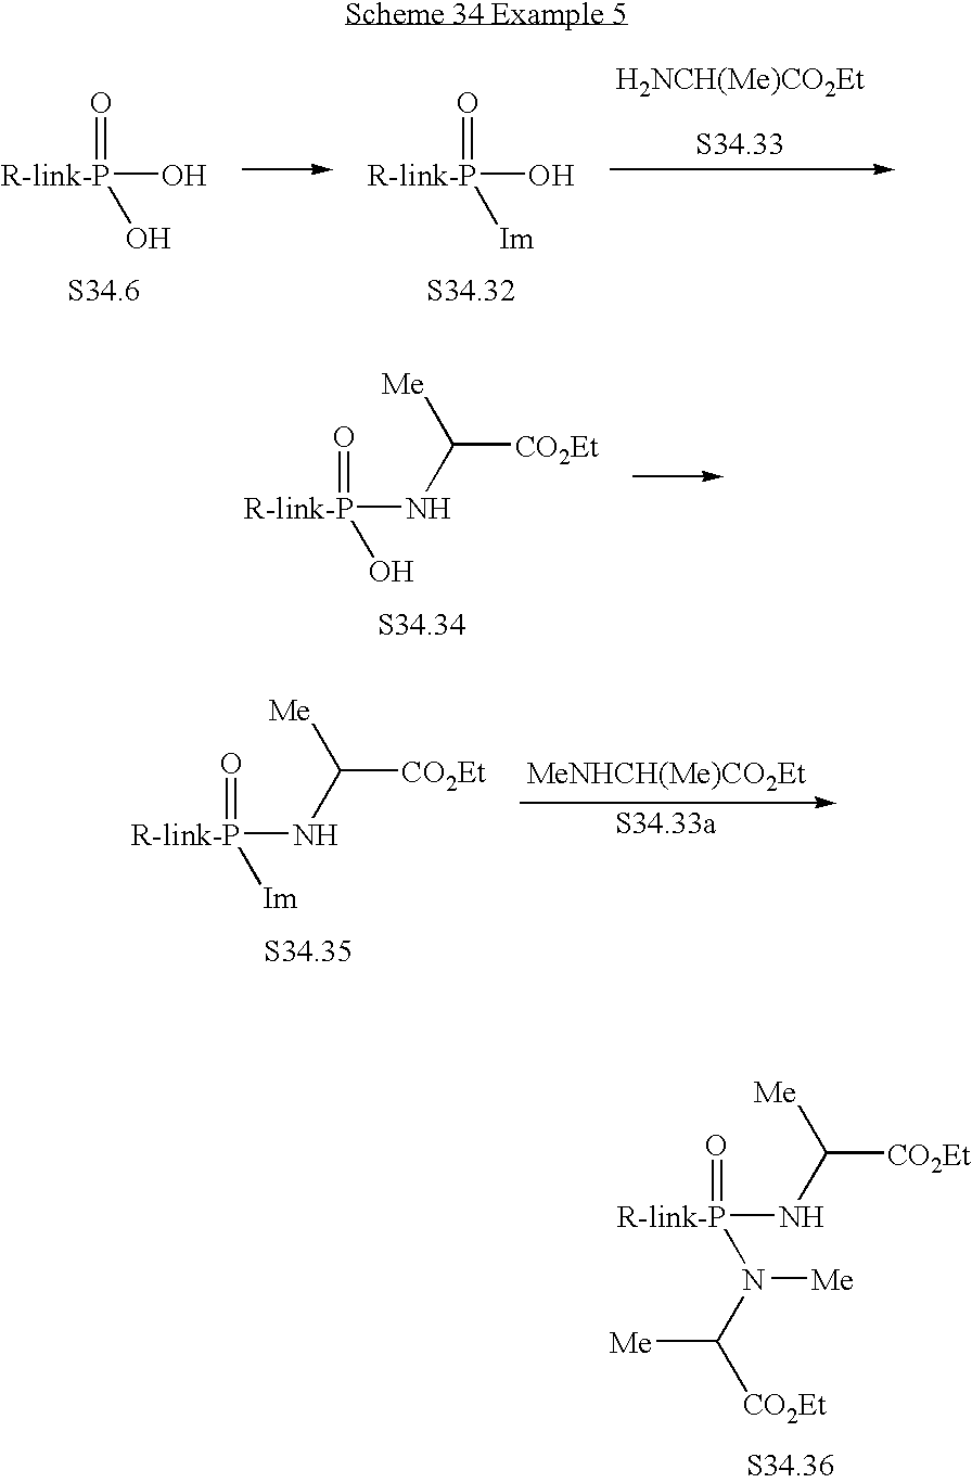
[R-link-P](NC([CO2Et])[Me])(=O)O.[R-link-P](NC([CO2Et])[Me])(=O)[Im].[MeNHCH(Me)CO2Et].[R-link-P](O)(=O)O.[R-link-P](O)(=O)[Im].[H2NCH(Me)CO2Et].[R-link-P](NC([CO2Et])[Me])(=O)N(C([CO2Et])[Me])[Me]
